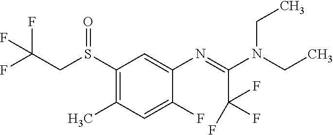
S(C1=C(C)C=C(F)C(N=C(C(F)(F)F)N(CC)CC)=C1)(CC(F)(F)F)=O
